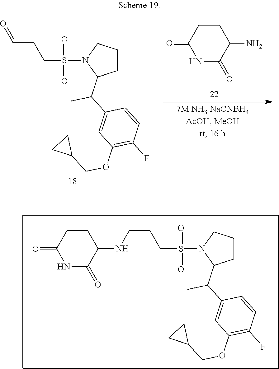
C1CCN(S(CCC=O)(=O)=O)C1C(C1=CC(OCC2CC2)=C(F)C=C1)C.N1C(=O)C(N)CCC1=O.C1CCN(S(CCCNC2CCC(=O)NC2=O)(=O)=O)C1C(C1=CC(OCC2CC2)=C(F)C=C1)C
